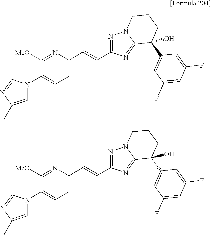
N1(C2=CC=C(C=CC3=NN4C(=N3)C(C3=CC(F)=CC(F)=C3)(O)CCC4)N=C2[MeO])C=C(C)N=C1.N1(C2=CC=C(C=CC3=NN4C(=N3)C(C3=CC(F)=CC(F)=C3)(O)CCC4)N=C2[MeO])C=C(C)N=C1
